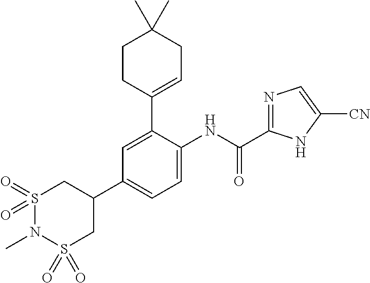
C1(C2=CC=C(NC(C3=NC=C([CN])N3)=O)C(C3=CCC(C)(C)CC3)=C2)CS(=O)(=O)N(C)S(=O)(=O)C1
